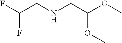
FC(CNCC(OC)OC)F
